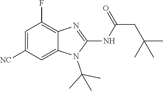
C1=C([NC])C=C2C(=C1F)N=C(NC(=O)CC(C)(C)C)N2C(C)(C)C
